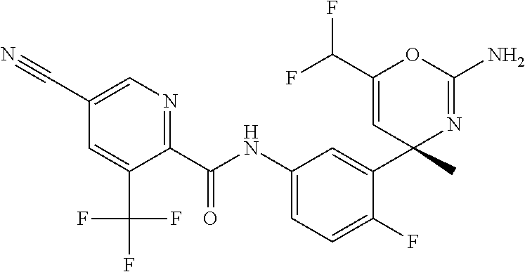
C1(C(NC2=CC=C(F)C(C3(C)N=C(N)OC(C(F)F)=C3)=C2)=O)=NC=C(C#N)C=C1C(F)(F)F
